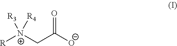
[R][N+](CC([O-])=O)([R3])[R4]
